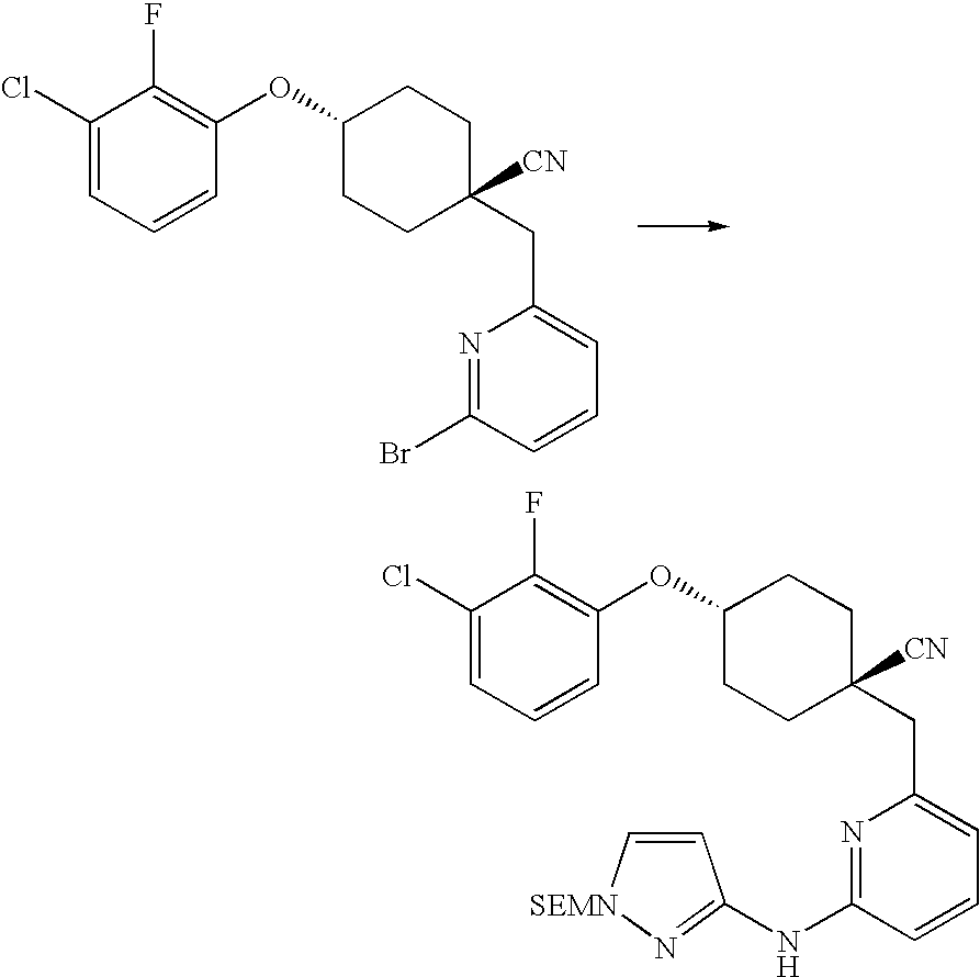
C(C1=CC=CC(Br)=N1)C1([CN])CCC(OC2=C(F)C(Cl)=CC=C2)CC1.C(C1=CC=CC(NC2=N[SEMN]C=C2)=N1)C1([CN])CCC(OC2=C(F)C(Cl)=CC=C2)CC1
